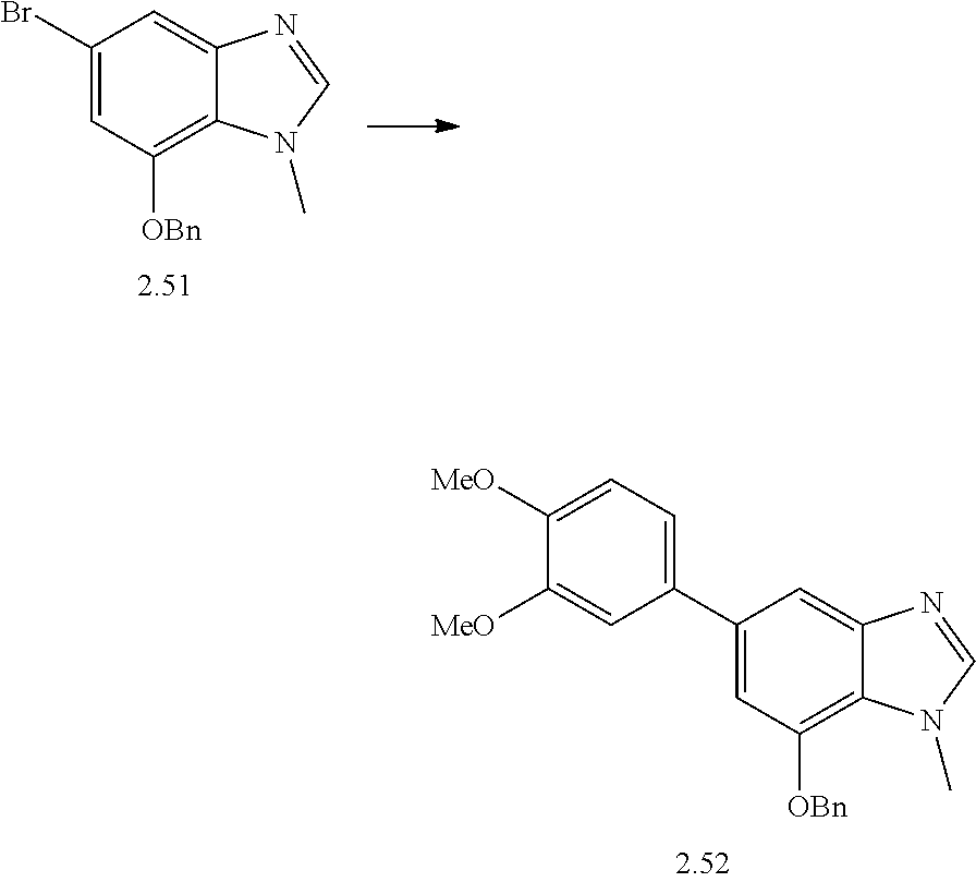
C12=CC(Br)=CC([OBn])=C1N(C)C=N2.C12=CC(C3=CC=C([MeO])C([MeO])=C3)=CC([OBn])=C1N(C)C=N2
